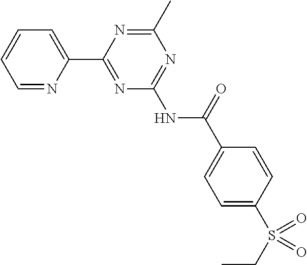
C1=NC(C2=NC(NC(C3=CC=C(S(CC)(=O)=O)C=C3)=O)=NC(C)=N2)=CC=C1
